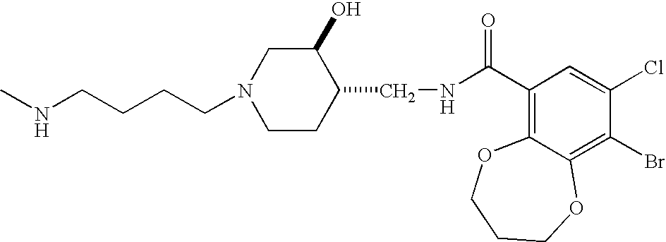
N1(CCCCNC)CCC(CNC(C2=C3C(=C(Br)C(Cl)=C2)OCCCO3)=O)C(O)C1
